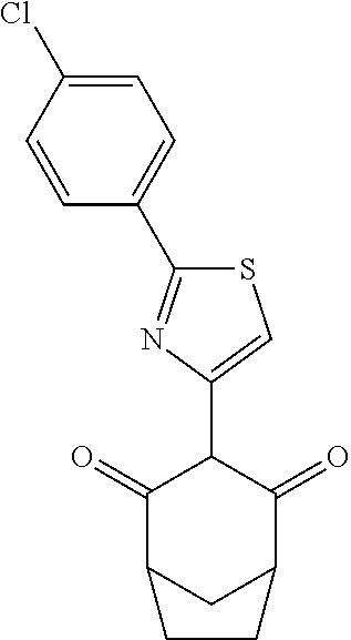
C1(C2=CSC(C3=CC=C(Cl)C=C3)=N2)C(=O)C2CC(C1=O)CC2
